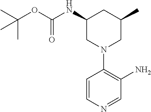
C1=CN=CC(N)=C1N1CC(C)CC(NC(OC(C)(C)C)=O)C1
